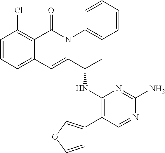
ClC1=C2C(=CC=C1)C=C(C(C)NC1=C(C3=COC=C3)C=NC(N)=N1)N(C1=CC=CC=C1)C2=O
